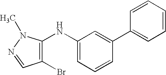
C1=CC=C(NC2=C(Br)C=NN2C)C=C1C1=CC=CC=C1
